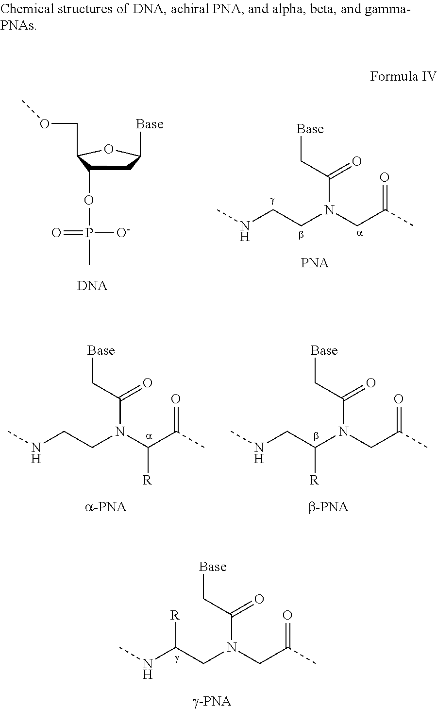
CNC(CN(CC(C)=O)C(C[Base])=O)[R].C1C(OP([O-])(=O)C)C(COC)OC1[Base].CNCCN(CC(C)=O)C(C[Base])=O.CNCCN(C(C(C)=O)[R])C(C[Base])=O.CNCC(N(CC(C)=O)C(C[Base])=O)[R]
